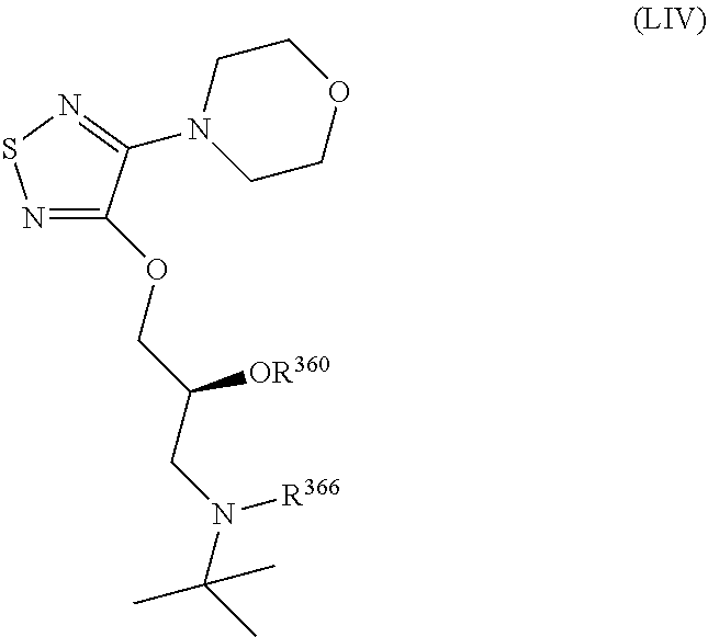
N1=C(OCC(CN(C(C)(C)C)[R366])[OR360])C(N2CCOCC2)=NS1
